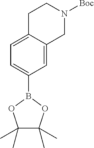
C1=C2C(=CC=C1B1OC(C)(C)C(C)(C)O1)CCN([Boc])C2
